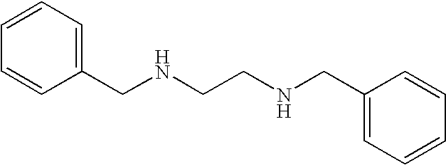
C1(CNCCNCC2=CC=CC=C2)=CC=CC=C1
